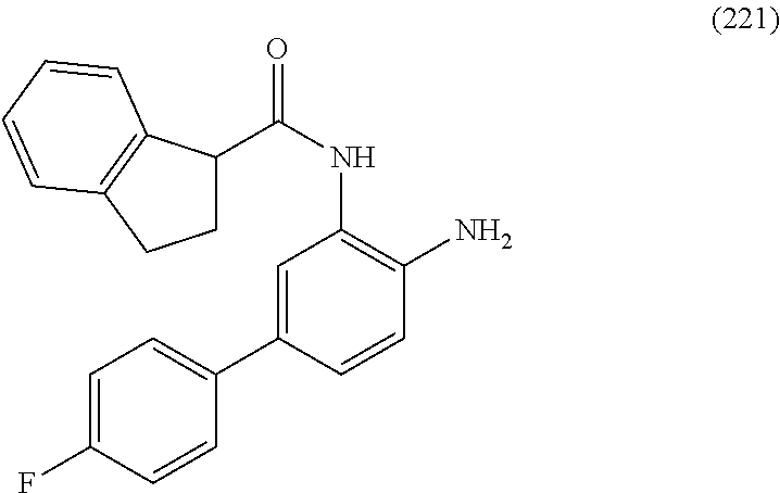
C(NC1=C(N)C=CC(C2=CC=C(F)C=C2)=C1)(=O)C1CCC2=C1C=CC=C2
